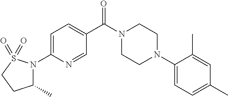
C1=C(N2C(C)CCS2(=O)=O)N=CC(C(N2CCN(C3=CC=C(C)C=C3C)CC2)=O)=C1
